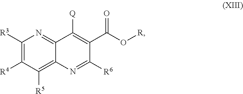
[R3]C1=C([R4])C([R5])=C2C(=N1)C([Q])=C(C(O[R])=O)C([R6])=N2
